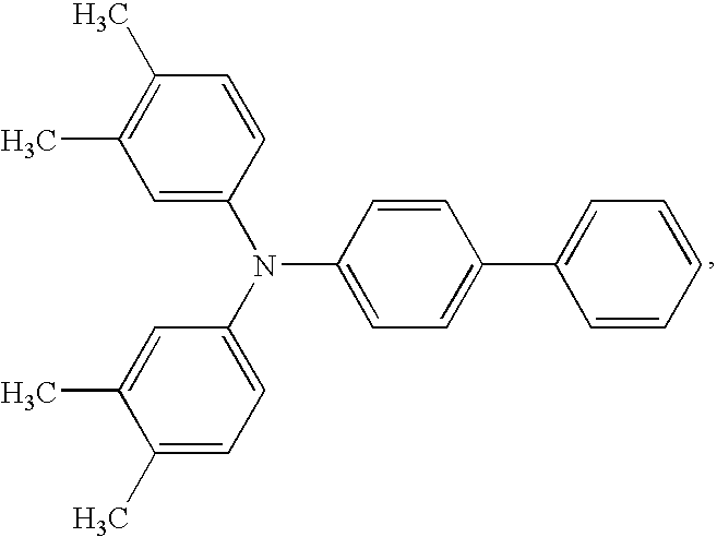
C1=CC=CC(C2=CC=C(N(C3=CC=C(C)C(C)=C3)C3=CC(C)=C(C)C=C3)C=C2)=C1
